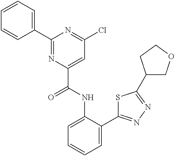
C1=C(NC(C2=CC(Cl)=NC(C3=CC=CC=C3)=N2)=O)C(C2=NN=C(C3COCC3)S2)=CC=C1
